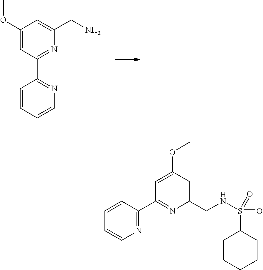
C1(OC)=CC(C2=NC=CC=C2)=NC(CN)=C1.C1=CC(C2=NC(CNS(C3CCCCC3)(=O)=O)=CC(OC)=C2)=NC=C1
